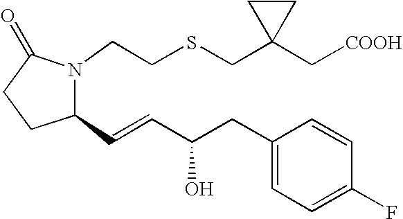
C1(C=CC(CC2=CC=C(F)C=C2)O)N(CCSCC2(C[COOH])CC2)C(=O)CC1
